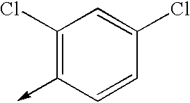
C1(Cl)=C(->C)C=CC(Cl)=C1
